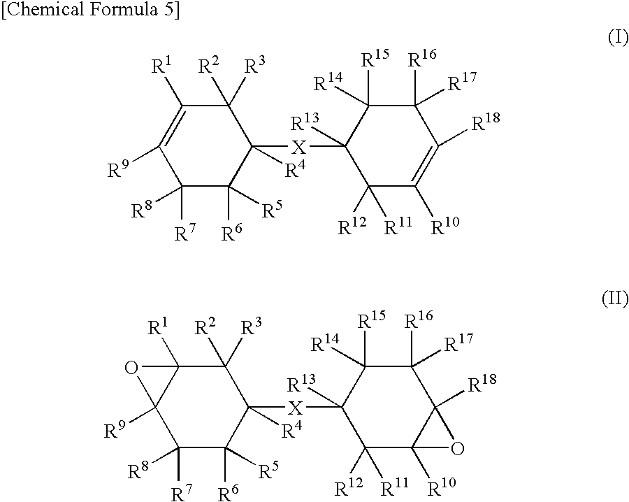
C1([R8])([R7])C([R6])([R5])C([R4])([X]C2([R13])C([R11])([R12])C([R10])=C([R18])C([R16])([R17])C2([R15])[R14])C([R2])([R3])C([R1])=C1[R9].C1([R8])([R7])C([R6])([R5])C([R4])([X]C2([R13])C([R11])([R12])C3([R10])C([R18])(C([R16])([R17])C2([R15])[R14])O3)C([R2])([R3])C2([R1])C1([R9])O2
